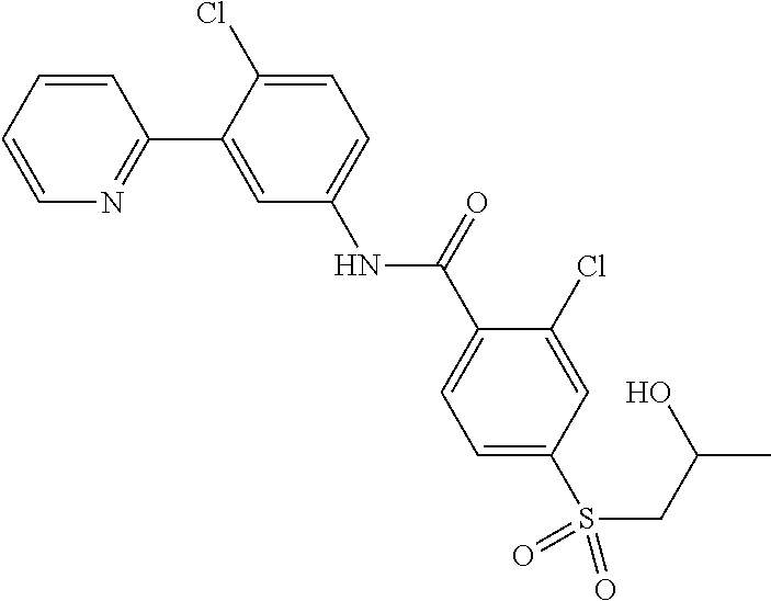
C1=CC=CN=C1C1=CC(NC(C2=CC=C(S(=O)(=O)CC(C)O)C=C2Cl)=O)=CC=C1Cl
